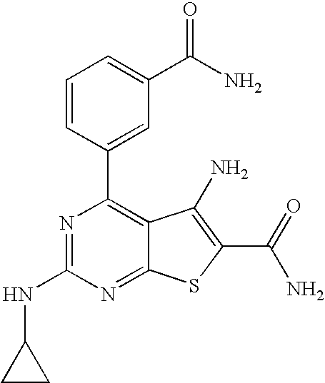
N1=C(NC2CC2)N=C2C(=C1C1=CC(C(N)=O)=CC=C1)C(N)=C(C(N)=O)S2
